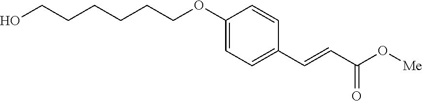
OCCCCCCOC1=CC=C(C=CC(O[Me])=O)C=C1
